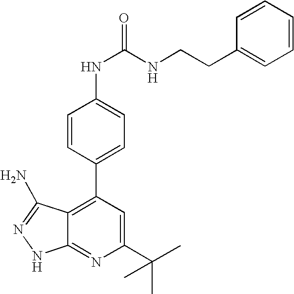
C1(C(C)(C)C)=CC(C2=CC=C(NC(=O)NCCC3=CC=CC=C3)C=C2)=C2C(=N1)NN=C2N
